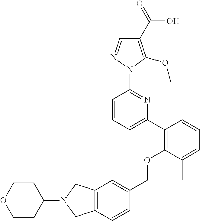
C1(C2=C(OCC3=CC4=C(C=C3)CN(C3CCOCC3)C4)C(C)=CC=C2)=CC=CC(N2N=CC(C(=O)O)=C2OC)=N1
